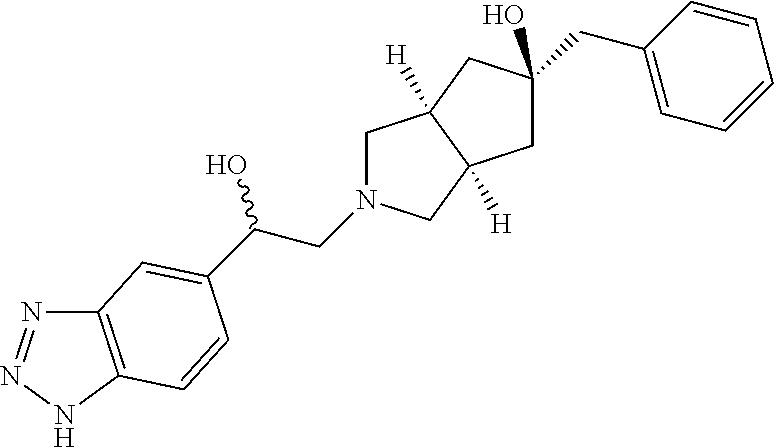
OC(CN1CC2([H])C([H])(C1)CC(O)(CC1=CC=CC=C1)C2)C1=CC2=C(NN=N2)C=C1
